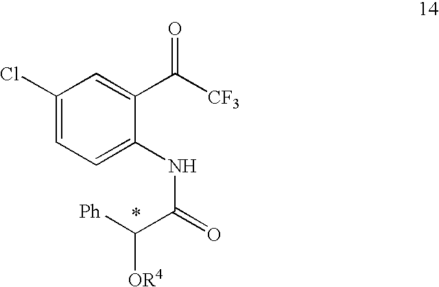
C1(Cl)=CC=C(NC(=O)C([Ph])[OR4])C(C([CF3])=O)=C1
